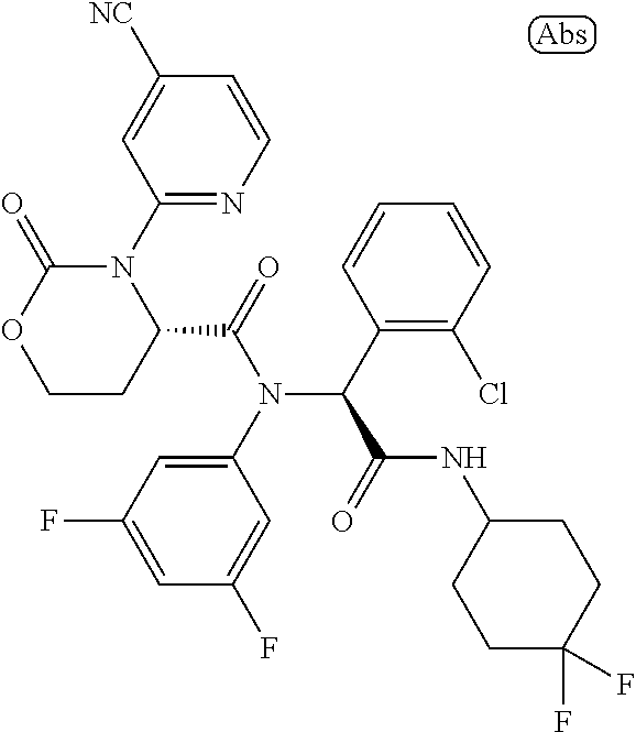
C1([NC])=CC(N2C(=O)OCCC2C(=O)N(C2=CC(F)=CC(F)=C2)C(C2=C(Cl)C=CC=C2)C(NC2CCC(F)(F)CC2)=O)=NC=C1
